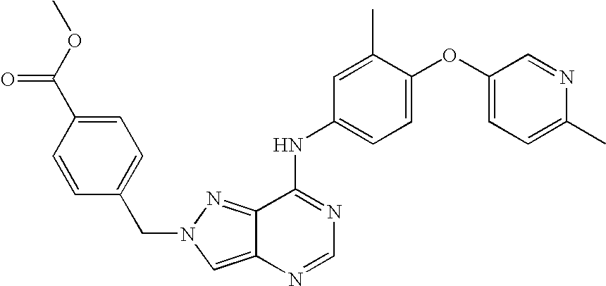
C1=CC(CN2N=C3C(NC4=CC=C(OC5=CC=C(C)N=C5)C(C)=C4)=NC=NC3=C2)=CC=C1C(OC)=O
